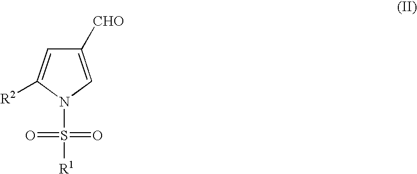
C1([CHO])=CN(S(=O)(=O)[R1])C([R2])=C1
